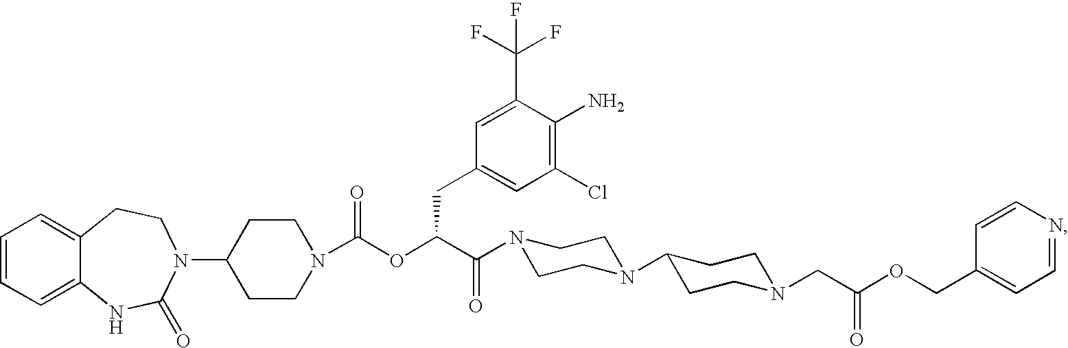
C1=CC=C2C(=C1)CCN(C1CCN(C(OC(C(=O)N3CCN(C4CCN(CC(OCC5=CC=NC=C5)=O)CC4)CC3)CC3=CC(Cl)=C(N)C(C(F)(F)F)=C3)=O)CC1)C(=O)N2
